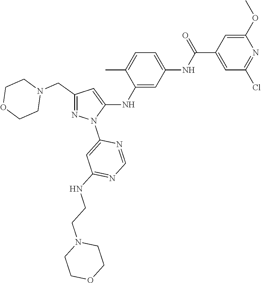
C1(CN2CCOCC2)=NN(C2=CC(NCCN3CCOCC3)=NC=N2)C(NC2=CC(NC(C3=CC(Cl)=NC(OC)=C3)=O)=CC=C2C)=C1
